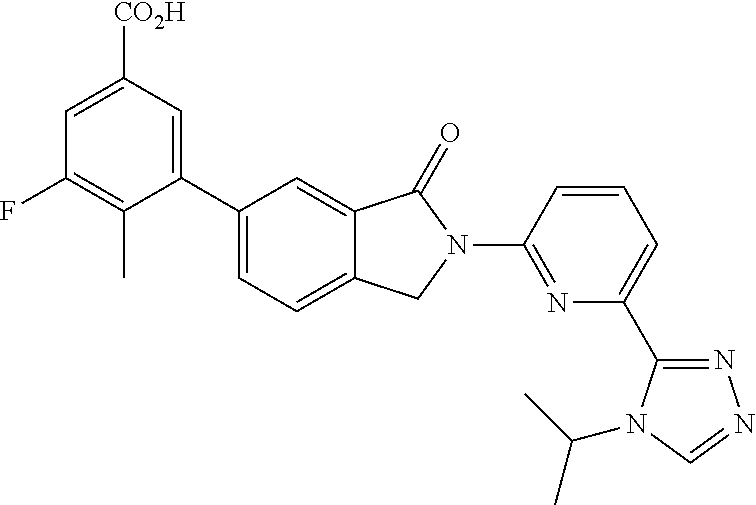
C1=C([CO2H])C=C(C2=CC=C3C(=C2)C(=O)N(C2=NC(C4=NN=CN4C(C)C)=CC=C2)C3)C(C)=C1F
